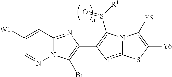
N12C(=NC(C3=C(S([R1])=O)N4C(=N3)SC([Y6])=C4[Y5])=C1Br)C=C([W1])C=N2
